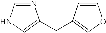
N1=CNC=C1CC1=COC=C1
